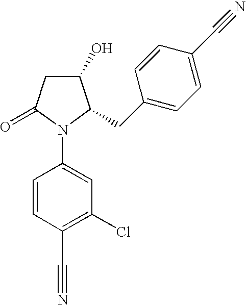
C1(O)CC(=O)N(C2=CC(Cl)=C(C#N)C=C2)C1CC1=CC=C(C#N)C=C1
